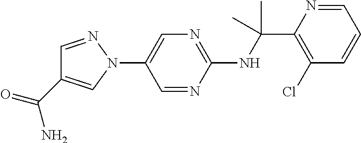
N(C(C1=C(Cl)C=CC=N1)(C)C)C1=NC=C(N2N=CC(C(=O)N)=C2)C=N1
